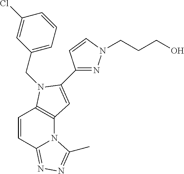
C1(CN2C3=C(N4C(=NN=C4C)C=C3)C=C2C2=NN(CCCO)C=C2)=CC=CC(Cl)=C1
